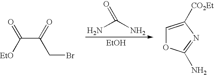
C(C(CBr)=O)(=O)[EtO].NC(=O)N.[EtOH].C1=C([CO2Et])N=C(N)O1
